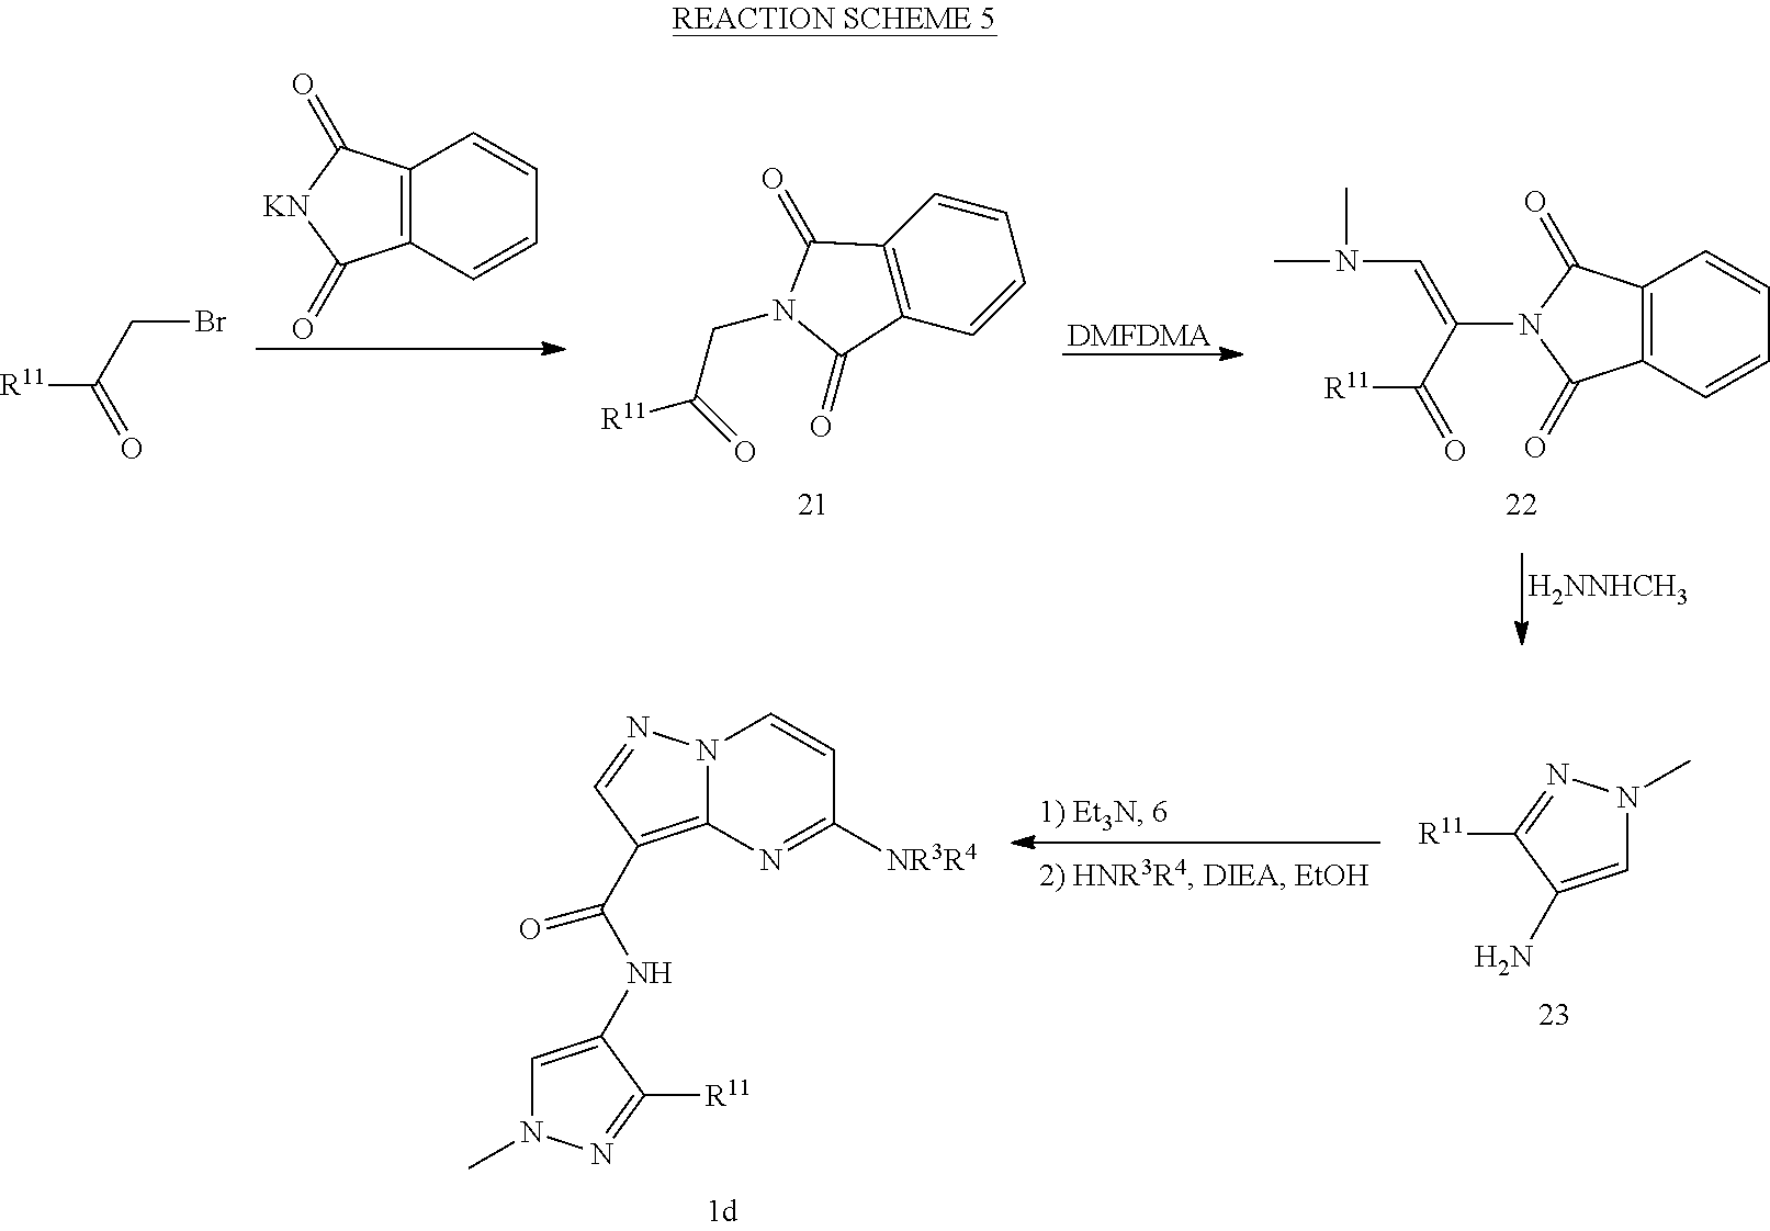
C12=C(C=CC=C1)C(=O)[KN]C2=O.C12=C(C=CC=C1)C(=O)N(CC(=O)[R11])C2=O.[DMFDMA].C12=C(C=CC=C1)C(=O)N(C(=CN(C)C)C([R11])=O)C2=O.[H2NNHCH3].[R11]C(CBr)=O.C1=C(N)C([R11])=NN1C.N12C(=C(C(NC3=CN(C)N=C3[R11])=O)C=N1)N=C([NR3R4])C=C2
